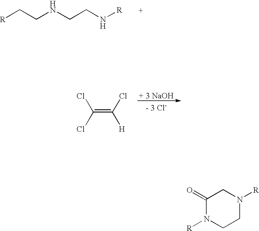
C(CNCCN[R])[R].C(=C(Cl)[H])(Cl)Cl.C1(=O)N([R])CCN([R])C1
